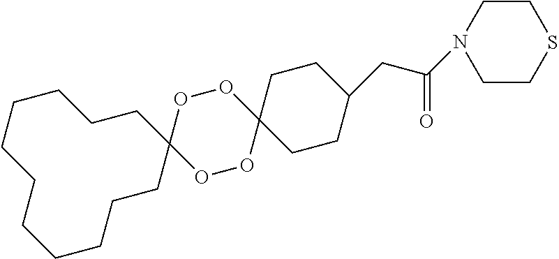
C1CSCCN1C(CC1CCC2(CC1)OOC1(OO2)CCCCCCCCCCC1)=O
